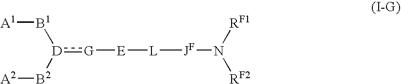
[A1][B1][D]([B2][A2]):[G][E][L][JF]N([RF1])[RF2]
